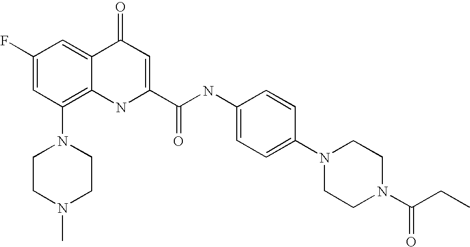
N1(C2=C3C(=CC(F)=C2)C(=O)C=C(C(NC2=CC=C(N4CCN(C(CC)=O)CC4)C=C2)=O)N3)CCN(C)CC1
